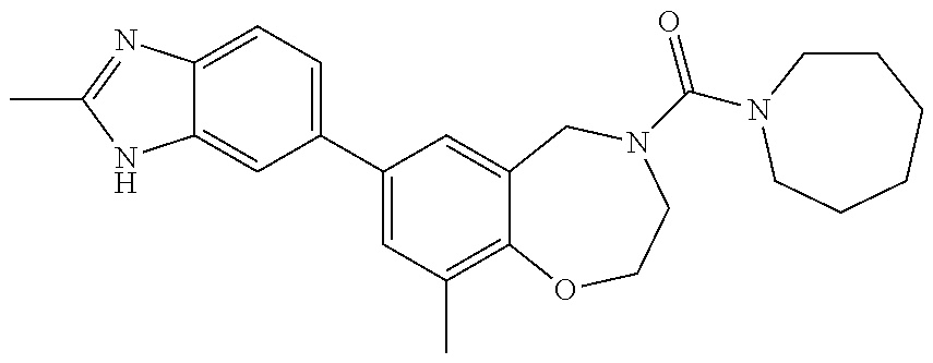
C12=CC(C3=CC(C)=C4C(=C3)CN(C(=O)N3CCCCCC3)CCO4)=CC=C1N=C(C)N2
